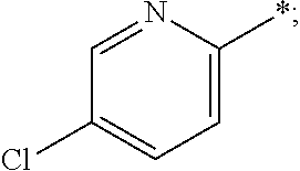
C1(Cl)=CC=C(*)N=C1
